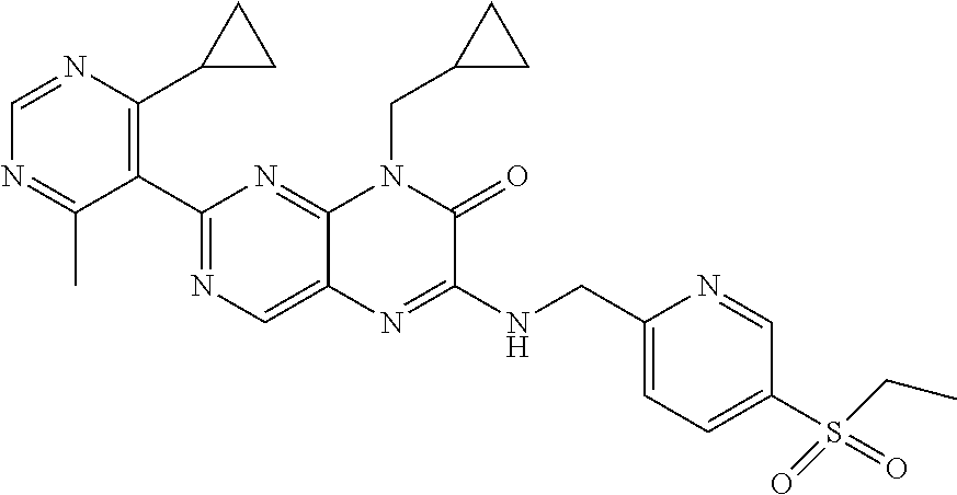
C1(C2=NC=C3C(=N2)N(CC2CC2)C(=O)C(NCC2=CC=C(S(=O)(CC)=O)C=N2)=N3)=C(C2CC2)N=CN=C1C
